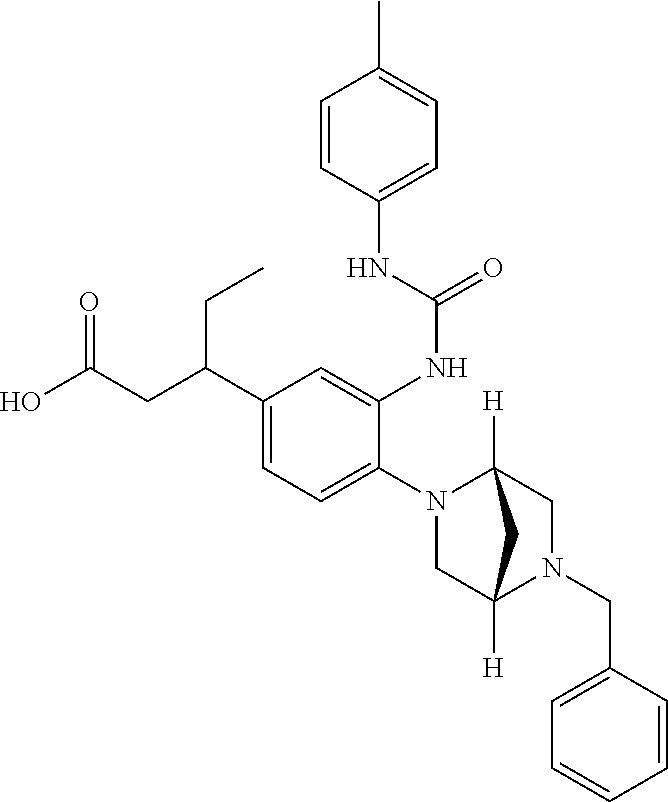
C1(N2CC3([H])N(CC4=CC=CC=C4)CC2([H])C3)=CC=C(C(CC(O)=O)CC)C=C1NC(=O)NC1=CC=C(C)C=C1
